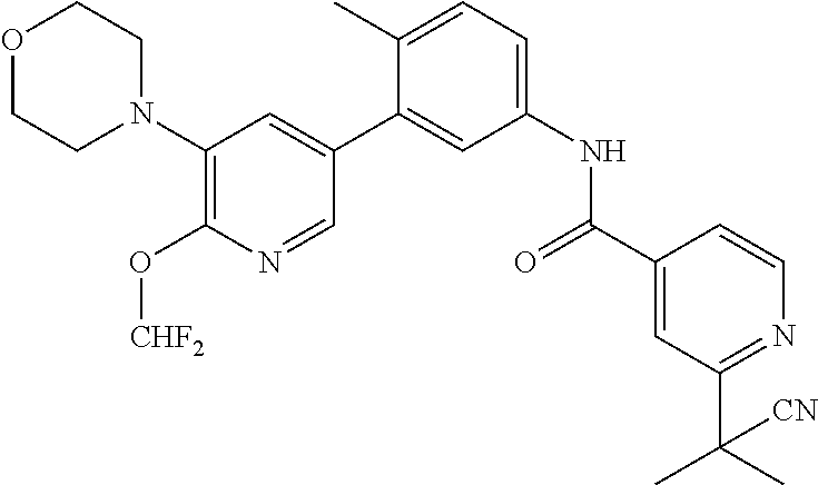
O1CCN(C2=C(O[CHF2])N=CC(C3=CC(NC(C4=CC(C(C)(C)[CN])=NC=C4)=O)=CC=C3C)=C2)CC1
